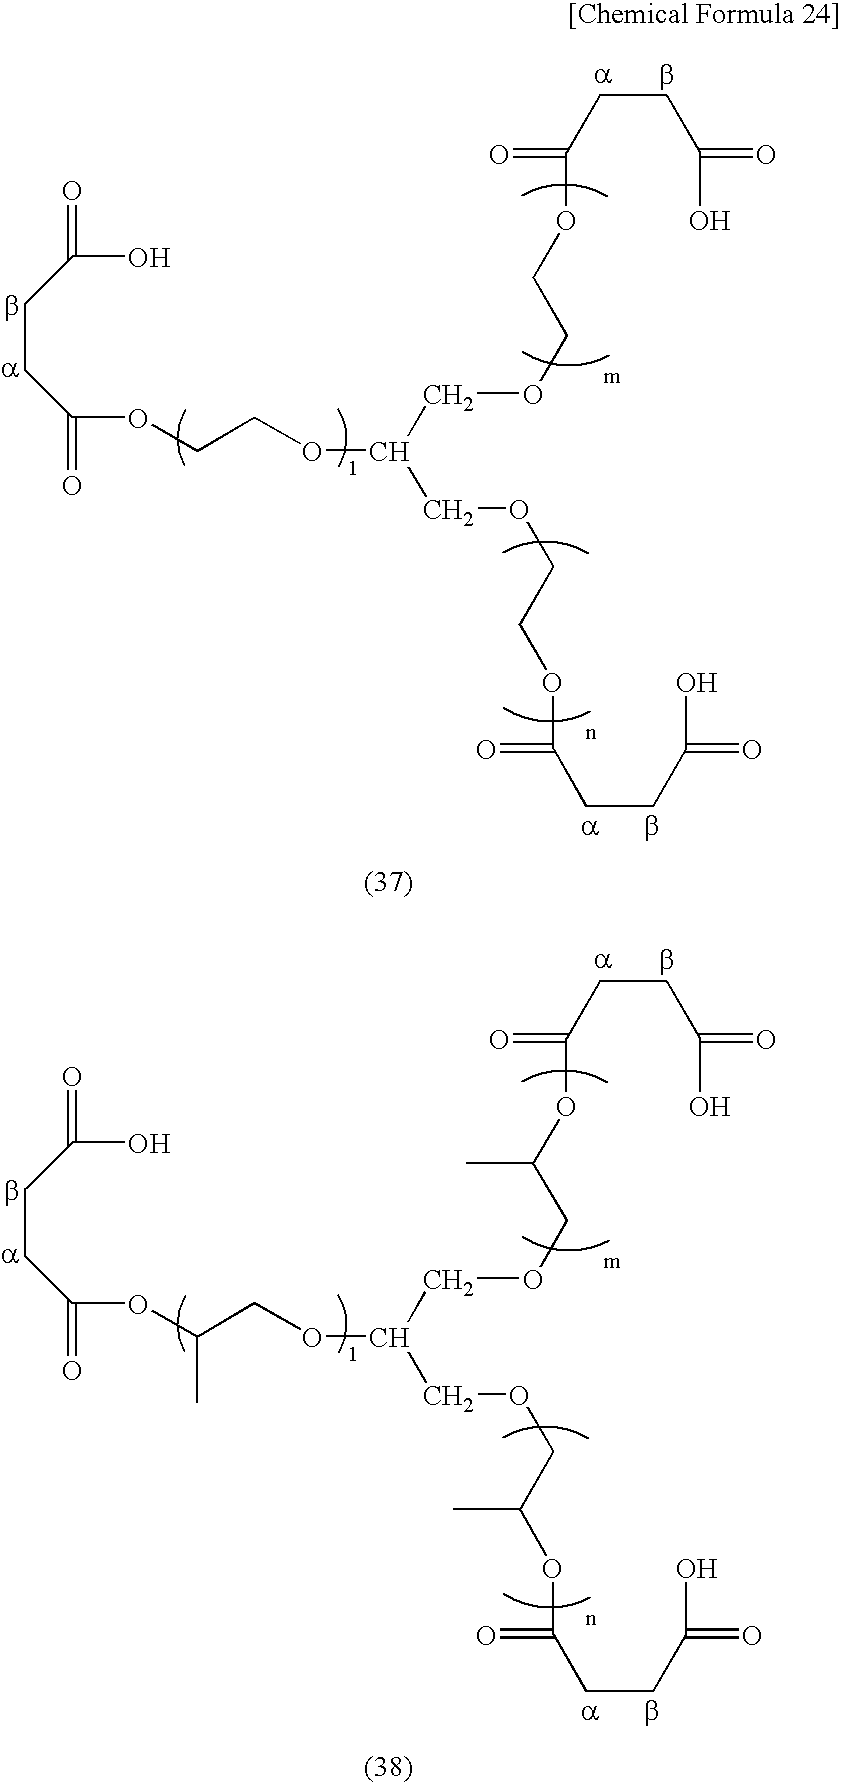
C(CC(O)=O)C(OCCOCC(COCCOC(CCC(O)=O)=O)OCCOC(CCC(O)=O)=O)=O.C(CC(O)=O)C(OC(COCC(COCC(OC(CCC(O)=O)=O)C)OCC(OC(CCC(O)=O)=O)C)C)=O
